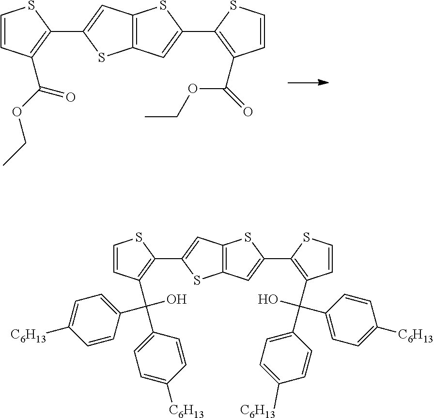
C1=CC(C(=O)OCC)=C(C2=CC3=C(S2)C=C(C2=C(C(=O)OCC)C=CS2)S3)S1.C1=CC(C(C2=CC=C([C6H13])C=C2)(O)C2=CC=C([C6H13])C=C2)=C(C2=CC3=C(S2)C=C(C2=C(C(C4=CC=C([C6H13])C=C4)(O)C4=CC=C([C6H13])C=C4)C=CS2)S3)S1
